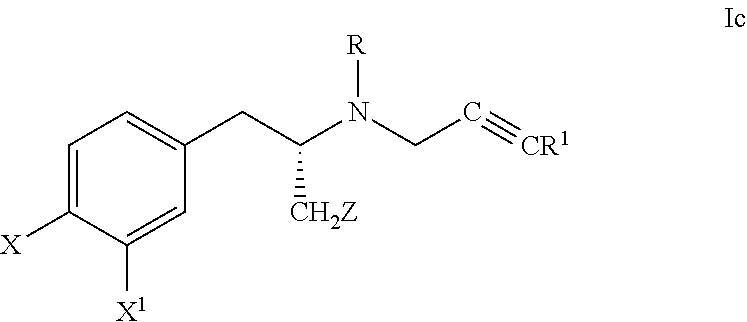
C1=C([X1])C([X])=CC=C1CC(N(CC#[CR1])[R])[CH2Z]
